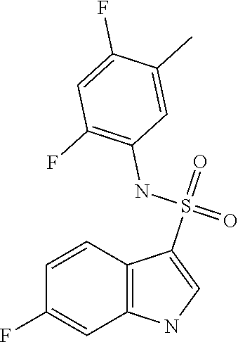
C1=CC2=C(C=C1F)NC=C2S(=O)(NC1=C(F)C=C(F)C(C)=C1)=O
